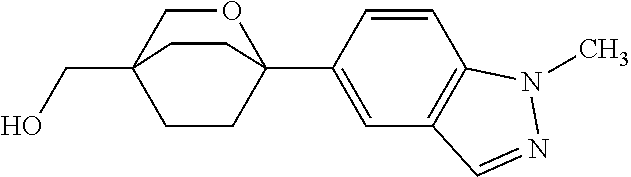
C12(CO)CCC(C3=CC4=C(C=C3)N(C)N=C4)(OC1)CC2
